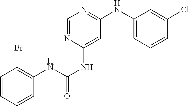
C1=CC=CC(NC(=O)NC2=CC(NC3=CC=CC(Cl)=C3)=NC=N2)=C1Br
